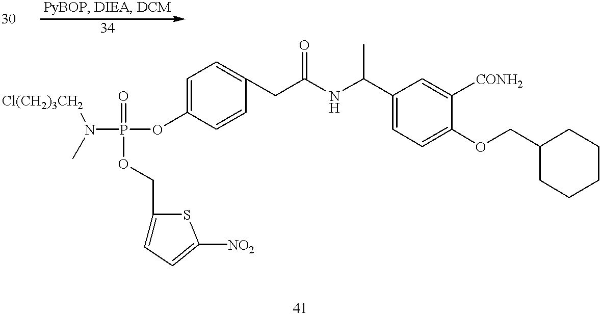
CN(P(OC1=CC=C(CC(NC(C2=CC=C(OCC3CCCCC3)C([CONH2])=C2)C)=O)C=C1)(=O)OCC1=CC=C([NO2])S1)[Cl(CH2)3CH2]
